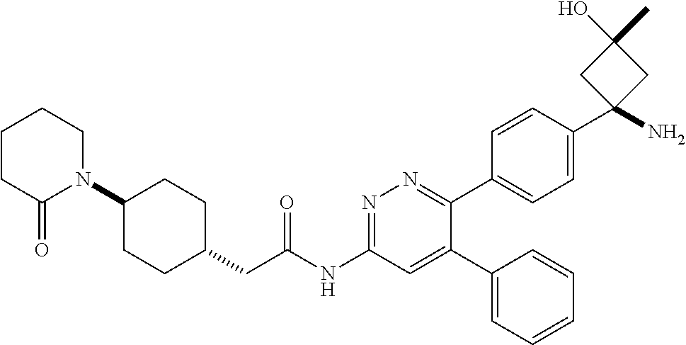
C1(N2CCCCC2=O)CCC(CC(NC2=NN=C(C3=CC=C(C4(N)CC(C)(O)C4)C=C3)C(C3=CC=CC=C3)=C2)=O)CC1
